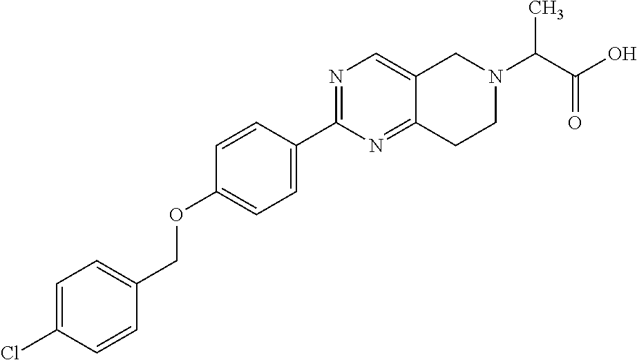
C1=C(Cl)C=CC(COC2=CC=C(C3=NC=C4C(=N3)CCN(C(C)C(=O)O)C4)C=C2)=C1
